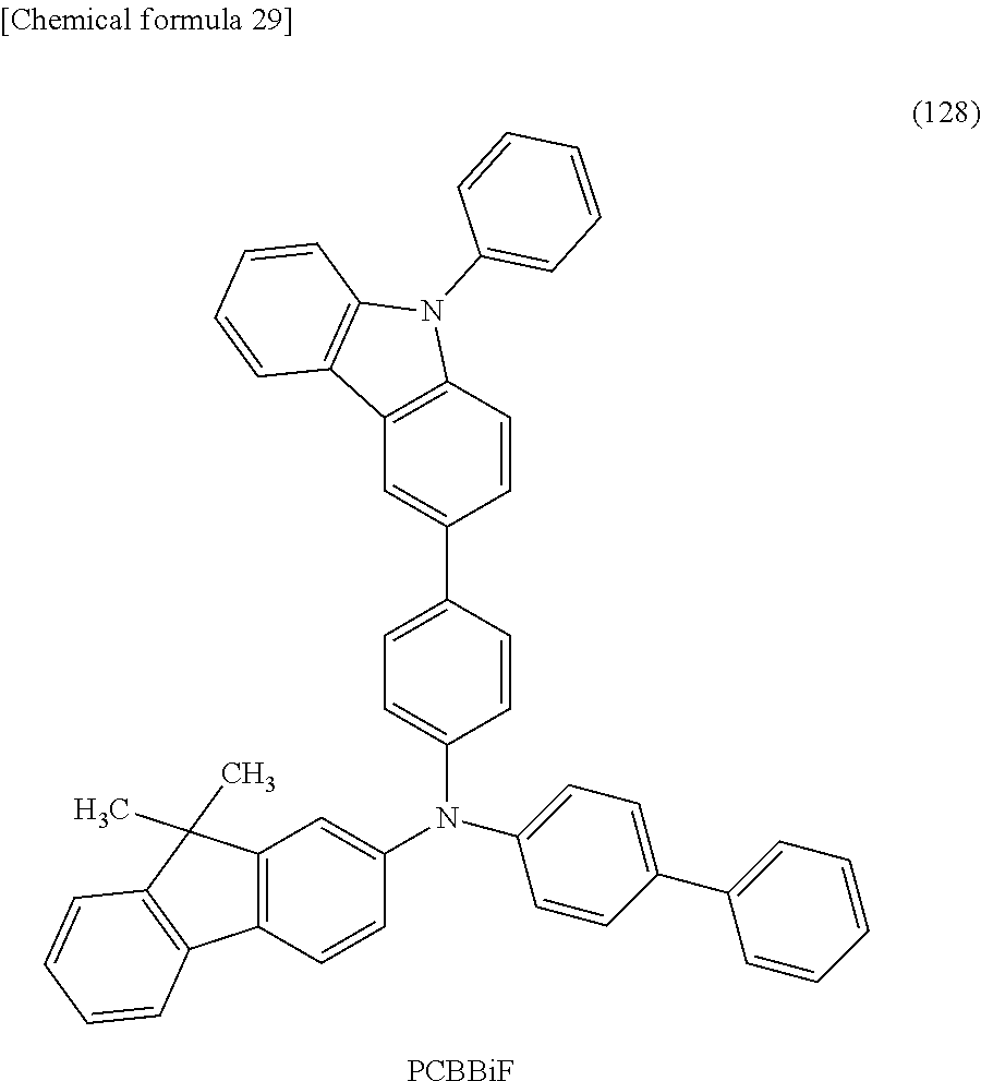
[PCBBiF].C12=C(C=CC(C3=CC=C(N(C4=CC5=C(C=C4)C4=C(C=CC=C4)C5(C)C)C4=CC=C(C5=CC=CC=C5)C=C4)C=C3)=C1)N(C1=CC=CC=C1)C1=C2C=CC=C1
